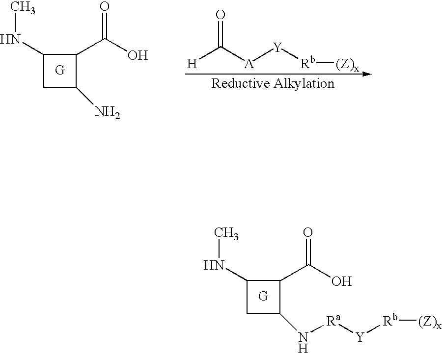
C1C(N[Ra][Y][Rb][(Z)x])C(C(O)=O)C1NC.C1C(N)C(C(O)=O)C1NC.[H]C([A][Y][Rb][(Z)x])=O
